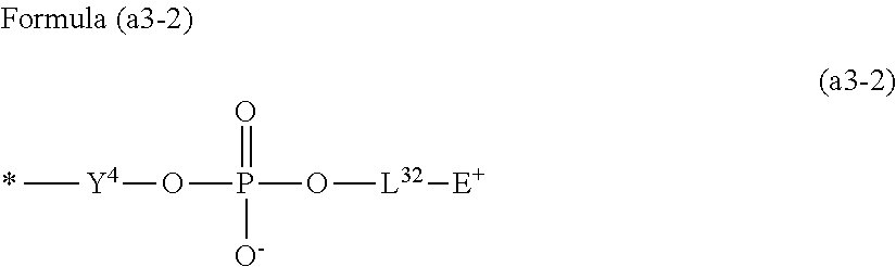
[Y4](OP([O-])(O[L32][E+])=O)C.*
